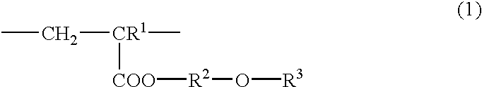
C([CR1](C)[COO][R2]O[R3])C
